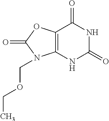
C12=C(NC(=O)NC1=O)N(COCC)C(=O)O2
